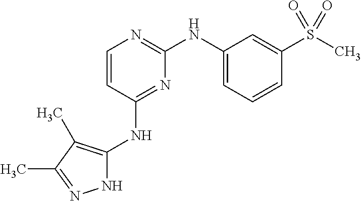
N1C(NC2=NC(NC3=CC=CC(S(C)(=O)=O)=C3)=NC=C2)=C(C)C(C)=N1
